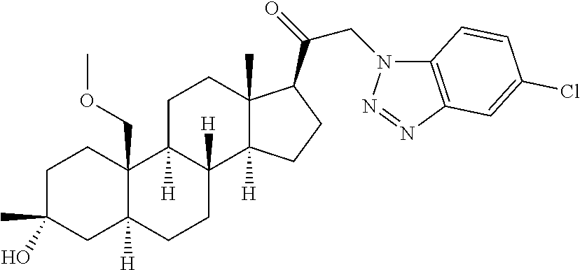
C1C(C)(O)CC2([H])C(COC)(C1)C1([H])C([H])(CC2)C2([H])C(C)(CC1)C(C(CN1C3=C(N=N1)C=C(Cl)C=C3)=O)CC2
